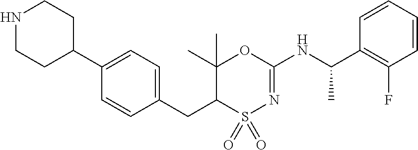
C1=C(C2CCNCC2)C=CC(CC2C(C)(C)OC(NC(C3=C(F)C=CC=C3)C)=NS2(=O)=O)=C1
